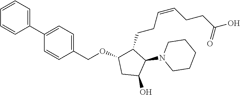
C1CN(C2C(CCC=CCCC(O)=O)C(OCC3=CC=C(C4=CC=CC=C4)C=C3)CC2O)CCC1
